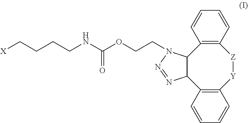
[X]CCCCNC(OCCN1C2C3=C([Z][Y]C4=C(C2N=N1)C=CC=C4)C=CC=C3)=O
